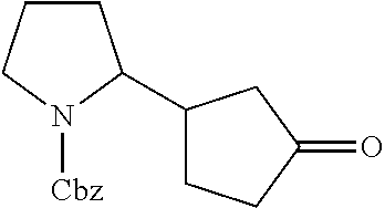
C1CCN([Cbz])C1C1CCC(=O)C1
